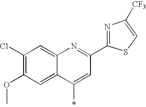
C1(Cl)=C(OC)C=C2C(=C1)N=C(C1=NC([CF3])=CS1)C=C2*
